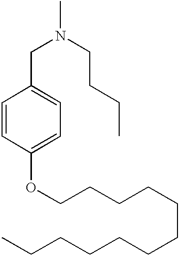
N(CC1=CC=C(OCCCCCCCCCCCC)C=C1)(C)CCCC
